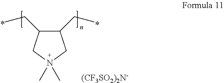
CN1(C)CC(CC)C(CC)C1.[(CF3SO2)2N-]
